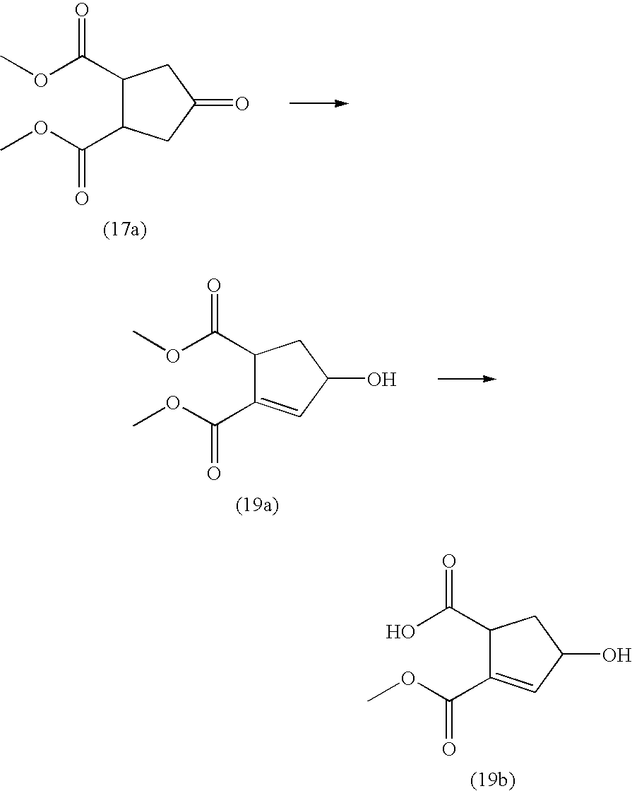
OC(C1C(C(OC)=O)=CC(O)C1)=O.O(C(C1C(C(OC)=O)CC(=O)C1)=O)C.O(C(C1C(C(OC)=O)=CC(O)C1)=O)C
